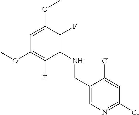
C1(CNC2=C(F)C(OC)=CC(OC)=C2F)=CN=C(Cl)C=C1Cl
